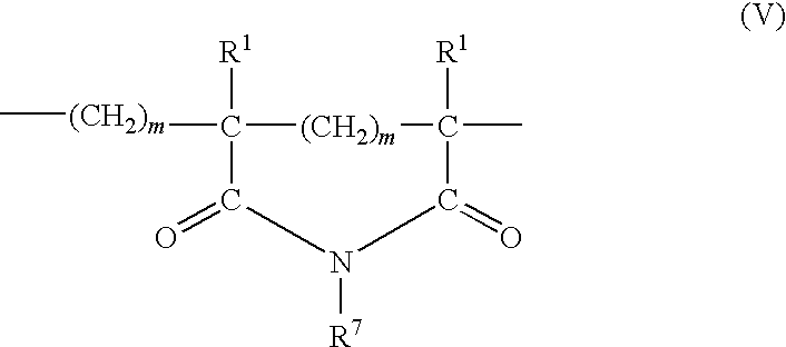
[(CH2)m](C1([R1])[(CH2)m]C([R1])(C)C(=O)N([R7])C1=O)C
